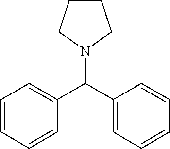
C1=CC=CC(C(C2=CC=CC=C2)N2CCCC2)=C1
